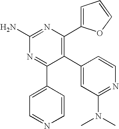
C1(C2=C(C3=CC=CO3)N=C(N)N=C2C2=CC=NC=C2)=CC(N(C)C)=NC=C1
